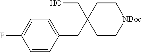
C1=CC(CC2(CO)CC[NBoc]CC2)=CC=C1F
